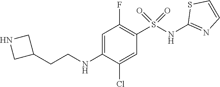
C1=C(NCCC2CNC2)C(Cl)=CC(S(NC2=NC=CS2)(=O)=O)=C1F
